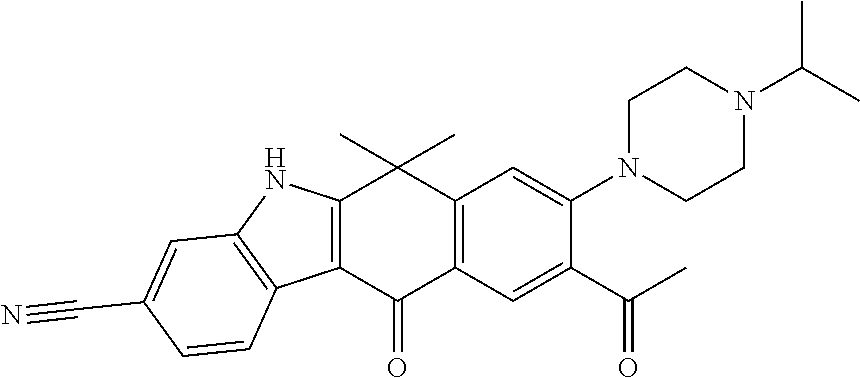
C12=C(C(=O)C3=C(C1(C)C)C=C(N1CCN(C(C)C)CC1)C(C(C)=O)=C3)C1=C(N2)C=C(C#N)C=C1
